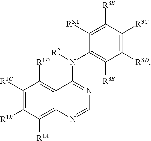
C1([R1C])=C([R1B])C([R1A])=C2C(=C1[R1D])C(N([R2])C1=C([R3E])C([R3D])=C([R3C])C([R3B])=C1[R3A])=NC=N2
